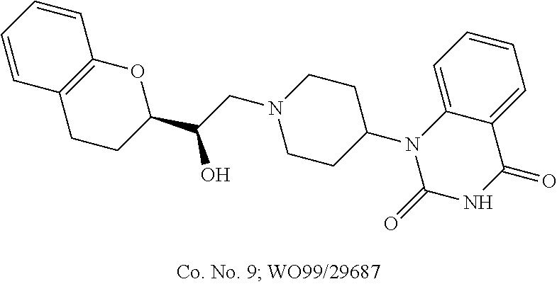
C1=CC=CC2=C1CCC(C(CN1CCC(N3C(=O)NC(=O)C4=CC=CC=C34)CC1)O)O2
